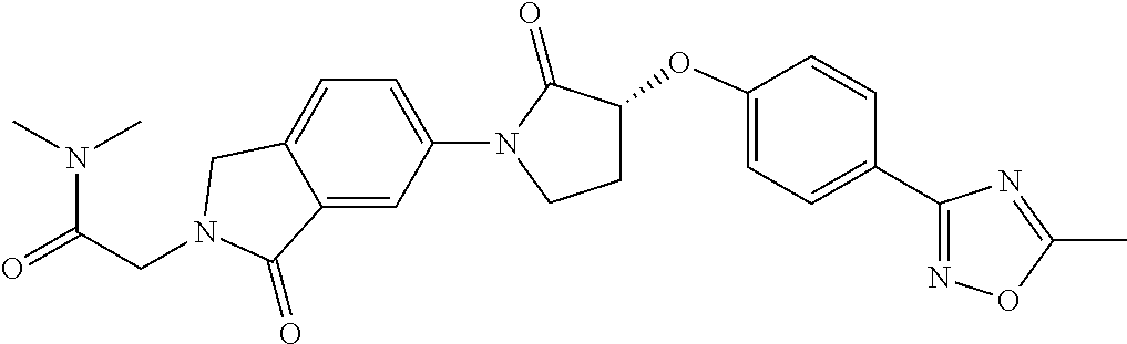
N(C(=O)CN1CC2=CC=C(N3C(=O)C(OC4=CC=C(C5=NOC(C)=N5)C=C4)CC3)C=C2C1=O)(C)C
